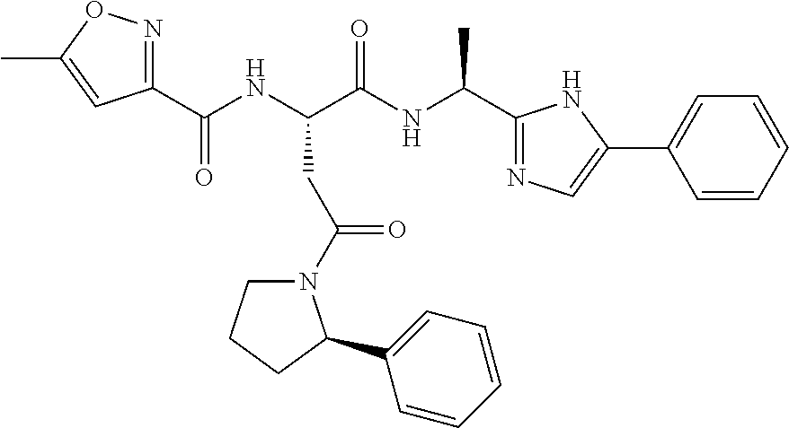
C(NC(C(NC(C)C1=NC=C(C2=CC=CC=C2)N1)=O)CC(=O)N1CCCC1C1=CC=CC=C1)(C1=NOC(C)=C1)=O
